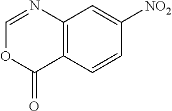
C12=C(C=CC([NO2])=C1)C(=O)OC=N2
